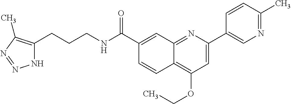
C1(C(NCCCC2=C(C)N=NN2)=O)=CC2=NC(C3=CN=C(C)C=C3)=CC(OCC)=C2C=C1
